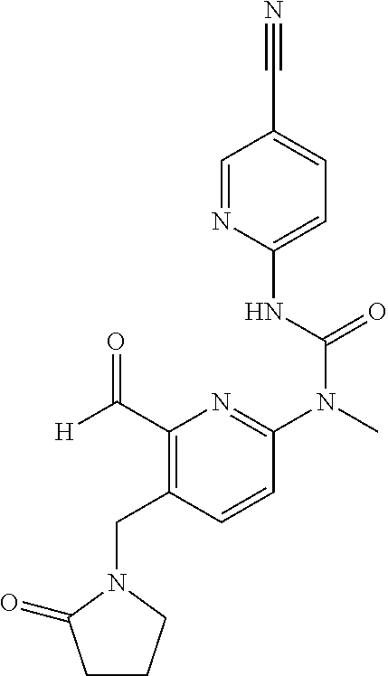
C1=NC(NC(N(C)C2=NC(C([H])=O)=C(CN3C(=O)CCC3)C=C2)=O)=CC=C1C#N
